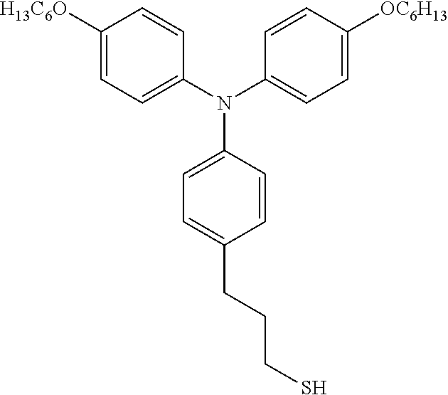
C1([H13C6O])=CC=C(N(C2=CC=C([OC6H13])C=C2)C2=CC=C(CCCS)C=C2)C=C1
